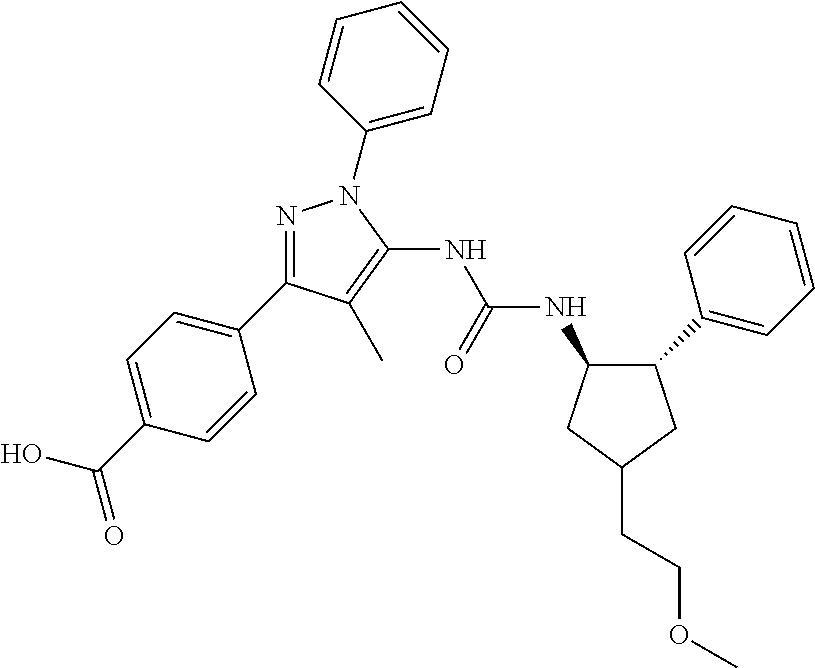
C1(C2=CC=CC=C2)CC(CCOC)CC1NC(NC1=C(C)C(C2=CC=C(C(=O)O)C=C2)=NN1C1=CC=CC=C1)=O
